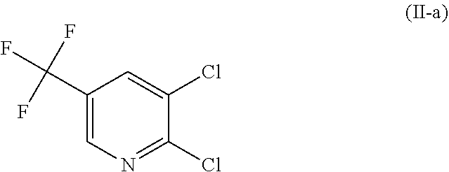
C1(C(F)(F)F)=CN=C(Cl)C(Cl)=C1
